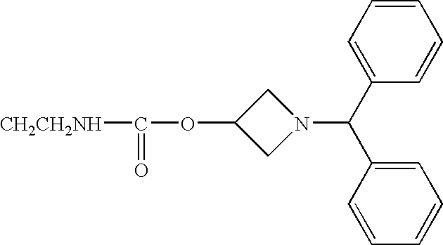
C1N(C(C2=CC=CC=C2)C2=CC=CC=C2)CC1OC([CH2CH2NH])=O
